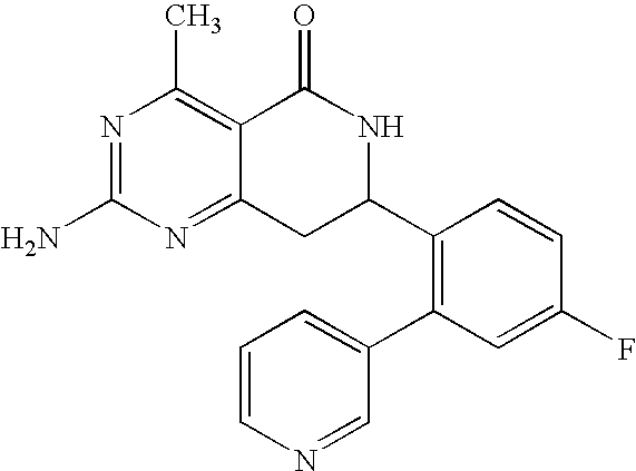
C12=NC(N)=NC(C)=C1C(=O)NC(C1=C(C3=CC=CN=C3)C=C(F)C=C1)C2
